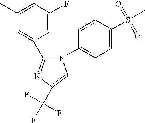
C1=CC(N2C(C3=CC(C)=CC(F)=C3)=NC(C(F)(F)F)=C2)=CC=C1S(C)(=O)=O
